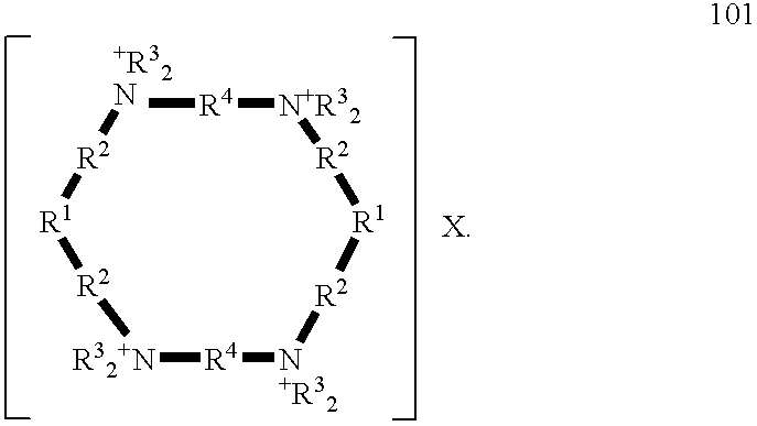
[R32+N]1[R4][N+R32][R2][R1][R2][N+R32][R4][+R32N][R2][R1][R2]1
